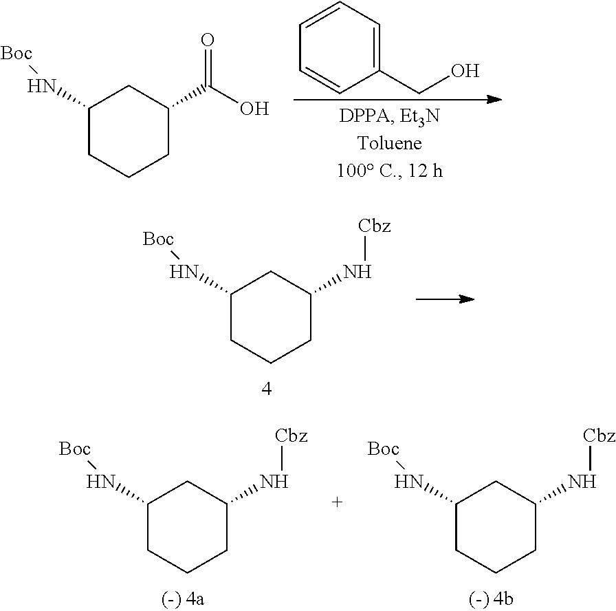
C1=CC=CC(CO)=C1.C1(N[Boc])CCCC(C(O)=O)C1.C1(N[Boc])CCCC(N[Cbz])C1.C1(N[Boc])CCCC(N[Cbz])C1.C1(N[Boc])CCCC(N[Cbz])C1
